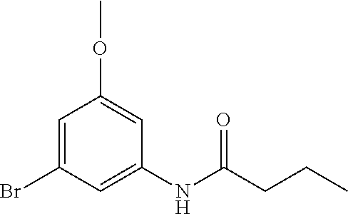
C1=C(Br)C=C(NC(CCC)=O)C=C1OC
